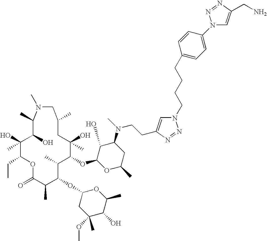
O1C(=O)C(C)C(OC2CC(OC)(C)C(O)C(C)O2)C(C)C(OC2OC(C)CC(N(CCC3=CN(CCCCC4=CC=C(N5C=C(CN)N=N5)C=C4)N=N3)C)C2O)C(O)(C)CC(C)CN(C)C(C)C(O)C(O)(C)C1CC
